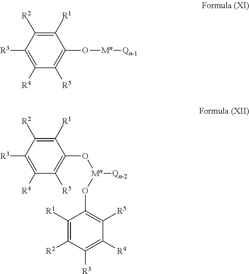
C1([R1])=C([R2])C([R3])=C([R4])C([R5])=C1O[Mn][Qn-1].C1([R1])=C([R2])C([R3])=C([R4])C([R5])=C1O[Mn]([Qn-2])OC1=C([R5])C([R4])=C([R3])C([R2])=C1[R1]
